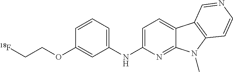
C1=C(NC2=CC=CC(OCC[18F])=C2)N=C2C(=C1)C1=C(N2C)C=CN=C1
